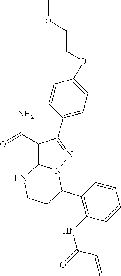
C1(C(=O)N)=C2N(N=C1C1=CC=C(OCCOC)C=C1)C(C1=C(NC(=O)C=C)C=CC=C1)CCN2
